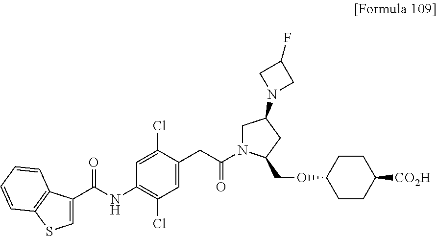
C1=C(CC(N2CC(N3CC(F)C3)CC2COC2CCC([CO2H])CC2)=O)C(Cl)=CC(NC(C2=CSC3=C2C=CC=C3)=O)=C1Cl
